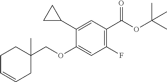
C1(C2CC2)=CC(C(OC(C)(C)C)=O)=C(F)C=C1OCC1(C)CCC=CC1
